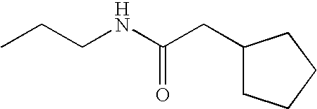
CCCNC(CC1CCCC1)=O
